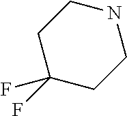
C1NCCC(F)(F)C1
